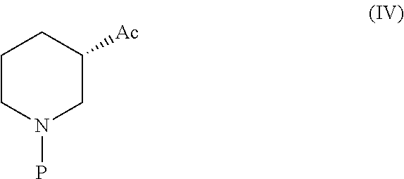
C1CN(P)CC([Ac])C1
